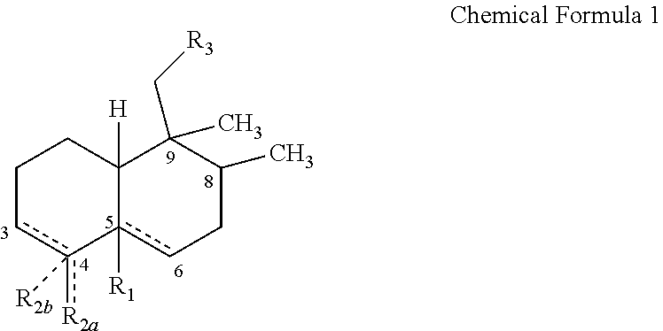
C1cc([R2a])([R2b])-c2([R1])cCC(C)C(C)(C[R3])C2([H])C1
